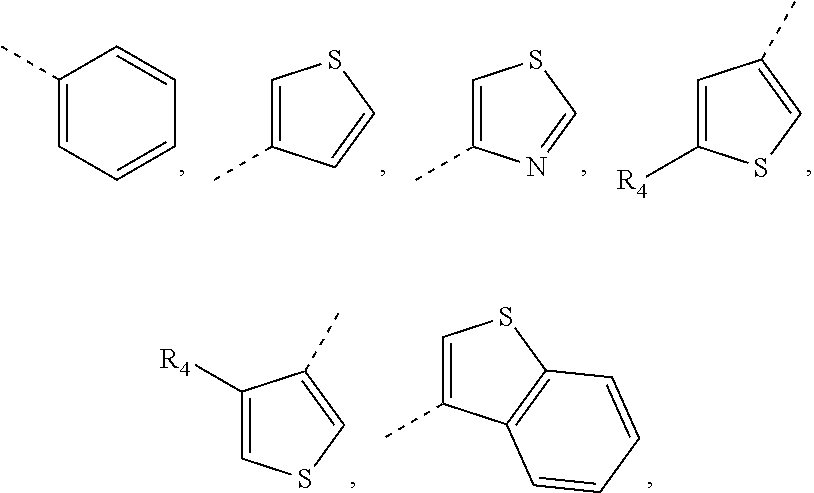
C1(C)=CC=CC=C1.C1=C(C)C=CS1.C1=C(C)N=CS1.C1=C([R4])SC=C1C.C1([R4])=CSC=C1C.C1=C(C)C2=C(S1)C=CC=C2
